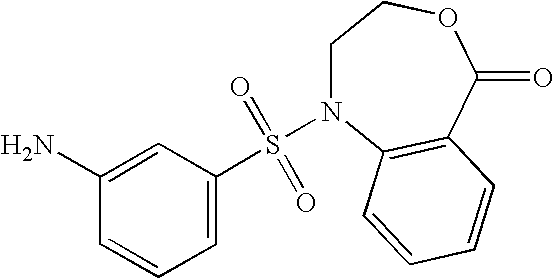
C1(N)=CC(S(=O)(=O)N2CCOC(=O)C3=C2C=CC=C3)=CC=C1
